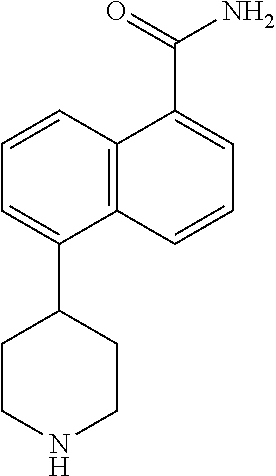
C1=C(C2CCNCC2)C2=C(C(C(=O)N)=CC=C2)C=C1
